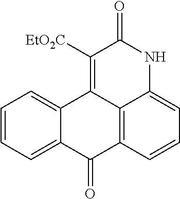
C1=CC=C2C(=C1)C1=C([EtO2C])C(=O)NC3=CC=CC(=C13)C2=O
